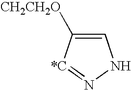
C1=C([CH2CH2O])[*C]=NN1
